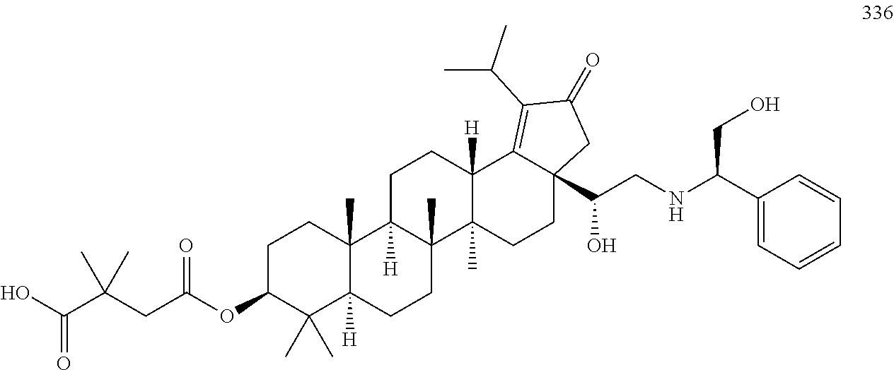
C1C(OC(CC(C(O)=O)(C)C)=O)C(C)(C)C2([H])C(C)(C1)C1([H])C(C)(CC2)C2(C)C([H])(CC1)C1=C(C(C)C)C(=O)CC1(C(CNC(C1=CC=CC=C1)CO)O)CC2
